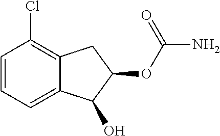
C1=CC=C2C(=C1Cl)CC(OC(N)=O)C2O
